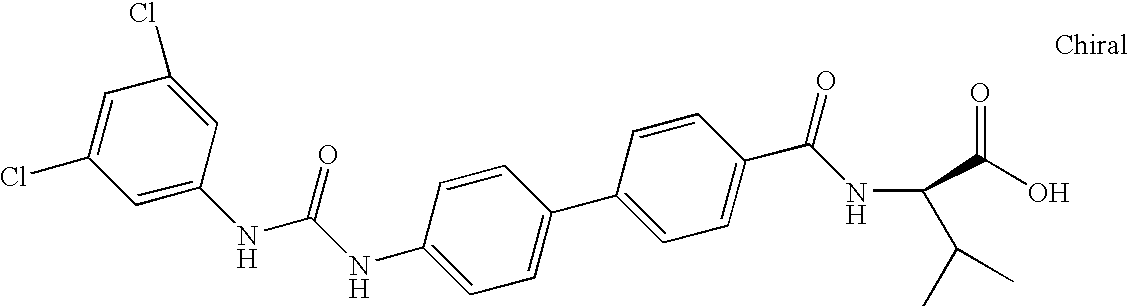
C1(NC(NC2=CC(Cl)=CC(Cl)=C2)=O)=CC=C(C2=CC=C(C(=O)NC(C(O)=O)C(C)C)C=C2)C=C1
